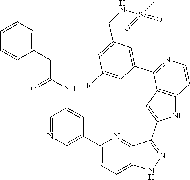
C1(C2=CN=CC(NC(=O)CC3=CC=CC=C3)=C2)=CC=C2C(=N1)C(C1=CC3=C(N1)C=CN=C3C1=CC(CNS(C)(=O)=O)=CC(F)=C1)=NN2
